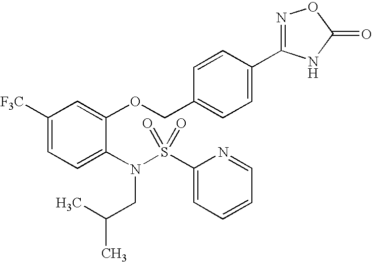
C1([F3C])=CC=C(N(CC(C)C)S(C2=CC=CC=N2)(=O)=O)C(OCC2=CC=C(C3=NOC(=O)N3)C=C2)=C1
